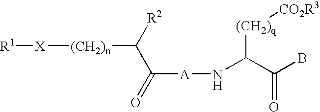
[R1][X][(CH2)n]C([R2])C([A]NC([(CH2)q][CO2R3])C(=O)B)=O
